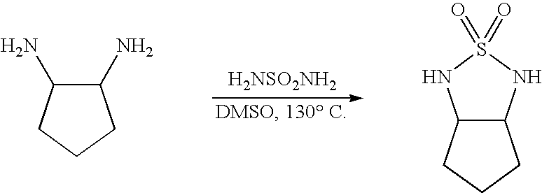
[H2NSO2NH2].C1(N)C(N)CCC1.C12C(NS(=O)(=O)N1)CCC2
